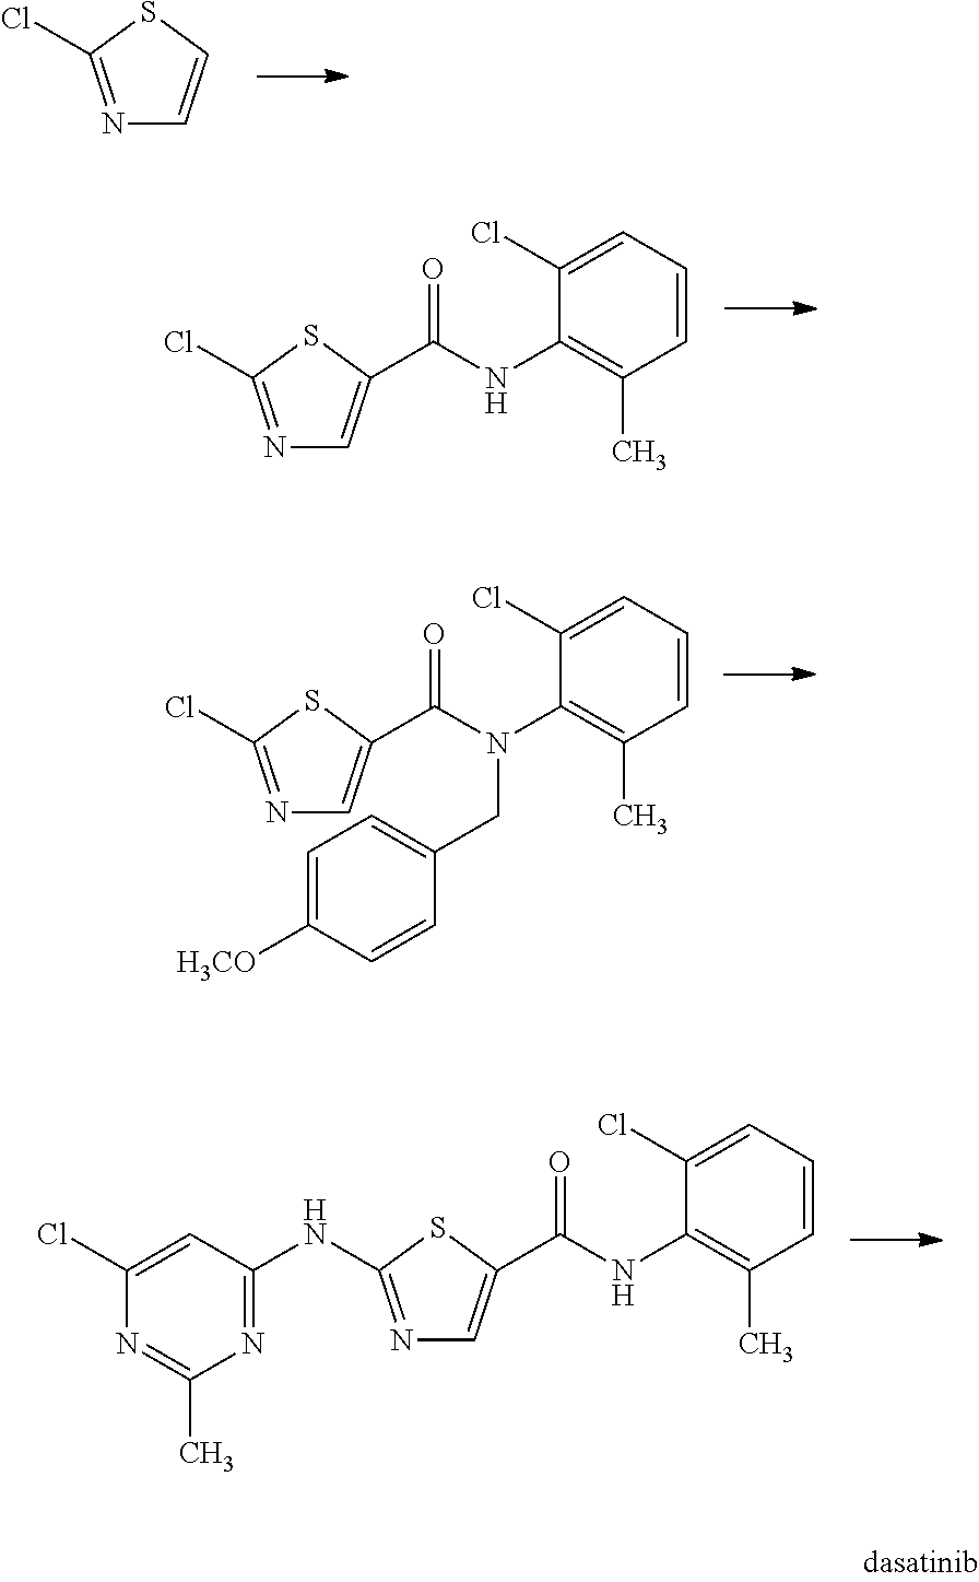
N1=C(Cl)SC=C1.N1=C(Cl)SC(C(=O)NC2=C(C)C=CC=C2Cl)=C1.N1=C(NC2=NC(C)=NC(Cl)=C2)SC(C(=O)NC2=C(C)C=CC=C2Cl)=C1.N1=C(Cl)SC(C(=O)N(C2=C(C)C=CC=C2Cl)CC2=CC=C([H3CO])C=C2)=C1
